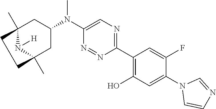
C1(C2=C(O)C=C(N3C=CN=C3)C(F)=C2)=NC=C(N(C2CC3(C)N([H])C(C)(C2)CC3)C)N=N1
